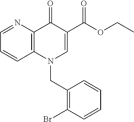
BrC1=C(CN2C=C(C(OCC)=O)C(=O)C3=C2C=CC=N3)C=CC=C1
